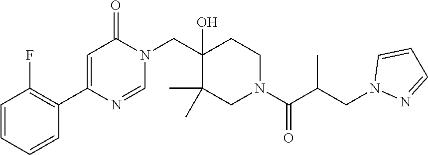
N1(CC2(O)C(C)(C)CN(C(=O)C(C)CN3N=CC=C3)CC2)C(=O)C=C(C2=C(F)C=CC=C2)N=C1
